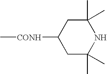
C[CONH]C1CC(C)(C)NC(C)(C)C1
